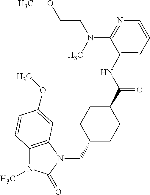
C12=C(N(CC3CCC(C(NC4=CC=CN=C4N(C)CCOC)=O)CC3)C(=O)N1C)C=C(OC)C=C2
